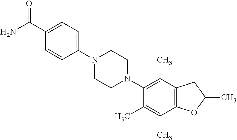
C1(C(N)=O)=CC=C(N2CCN(C3=C(C)C4=C(C(C)=C3C)OC(C)C4)CC2)C=C1
